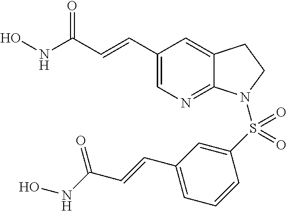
ONC(C=CC1=CN=C2C(=C1)CCN2S(C1=CC(C=CC(NO)=O)=CC=C1)(=O)=O)=O
